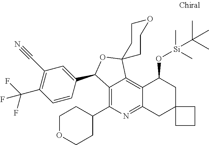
C12=C(C3CCOCC3)N=C3C(=C1C1(OC2C2=CC(C#N)=C(C(F)(F)F)C=C2)CCOCC1)C(O[Si](C)(C)C(C)(C)C)CC1(C3)CCC1
